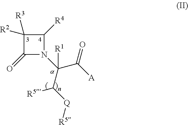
C1([R3])([R2])C(=O)N(C(C([Q][R5])[R5])(C([A])=O)[R1])C1[R4]
